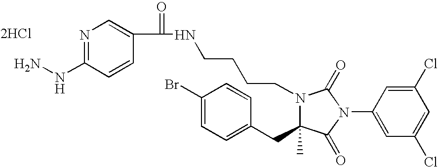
[2HCl].N1=C(NN)C=CC(C(=O)NCCCCN2C(CC3=CC=C(Br)C=C3)(C)C(=O)N(C3=CC(Cl)=CC(Cl)=C3)C2=O)=C1
